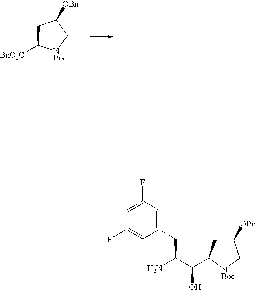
C1C([BnO2C])[NBoc]CC1[OBn].C1([OBn])CC(C(C(CC2=CC(F)=CC(F)=C2)N)O)[NBoc]C1
